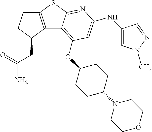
C1C2=C(C(CC(N)=O)C1)C1=C(OC3CCC(N4CCOCC4)CC3)C=C(NC3=CN(C)N=C3)N=C1S2
